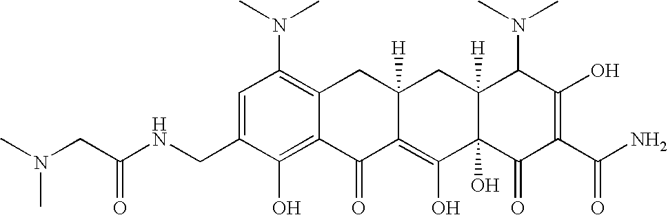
C1(CNC(CN(C)C)=O)=CC(N(C)C)=C2C(=C1O)C(=O)C1=C(O)C3(O)C([H])(CC1([H])C2)C(N(C)C)C(O)=C(C(N)=O)C3=O
